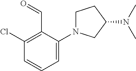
C1=C(N2CCC(N(C)C)C2)C(C=O)=C(Cl)C=C1
